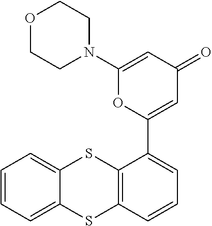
O1CCN(C2=CC(=O)C=C(C3=CC=CC4=C3SC3=CC=CC=C3S4)O2)CC1
